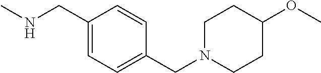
C1(CNC)=CC=C(CN2CCC(OC)CC2)C=C1
